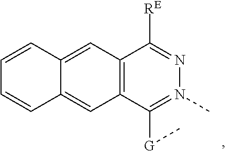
C12=C(C([G]C)=N(C)N=C1[RE])C=C1C(=C2)C=CC=C1
